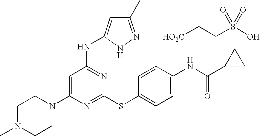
C1N(C)CCN(C2=CC(NC3=CC(C)=NN3)=NC(SC3=CC=C(NC(=O)C4CC4)C=C3)=N2)C1.[HO2C]CCS(O)(=O)=O
